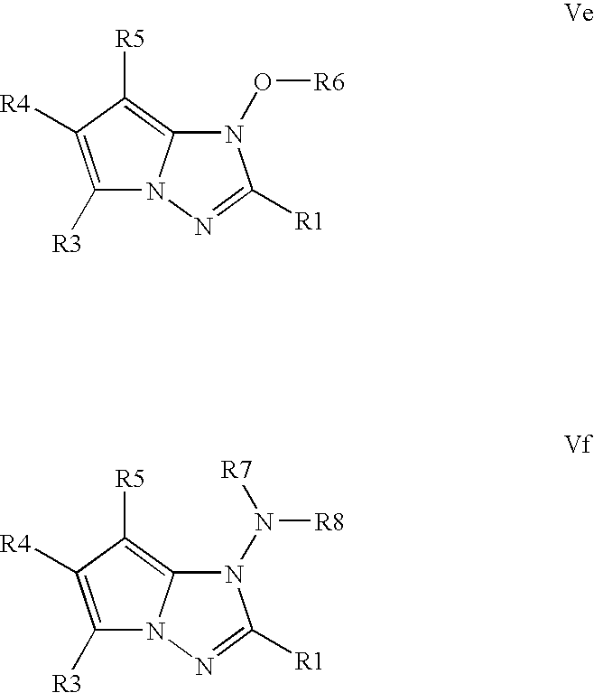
N1(O[R6])C2=C([R5])C([R4])=C([R3])N2N=C1[R1].N1(N([R8])[R7])C2=C([R5])C([R4])=C([R3])N2N=C1[R1]
